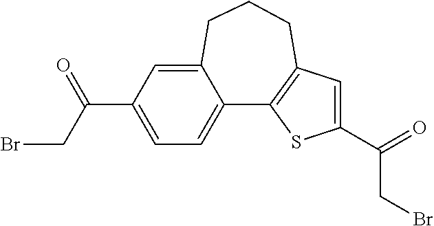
C12=CC=C(C(=O)CBr)C=C1CCCC1=C2SC(C(=O)CBr)=C1
